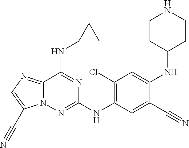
C1(Cl)=C(NC2=NN3C(=NC=C3C#N)C(NC3CC3)=N2)C=C(C#N)C(NC2CCNCC2)=C1
